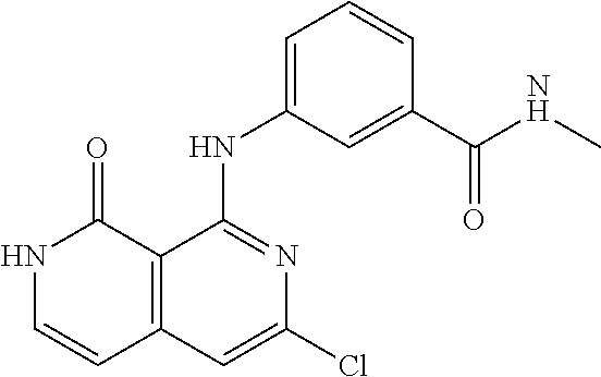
C1=CC(C(NC)=O)=CC(NC2=NC(Cl)=CC3=C2C(=O)NC=C3)=C1
